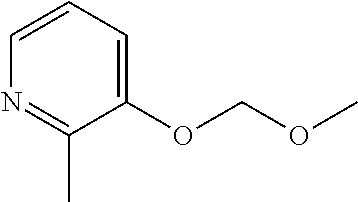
C1(OCOC)=CC=CN=C1C
